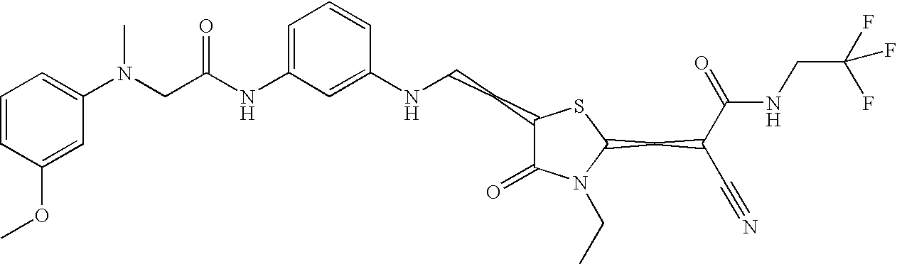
C1(NCCC2C(=O)N(CC)C(CC(C#N)C(=O)NCC(F)(F)F)S2)=CC(NC(CN(C2=CC=CC(OC)=C2)C)=O)=CC=C1
